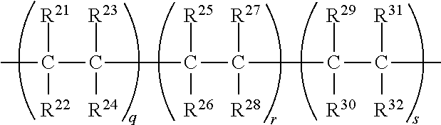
CC(C([R23])([R24])C(C([R27])([R28])C(C(C)([R31])[R32])([R29])[R30])([R25])[R26])([R21])[R22]
